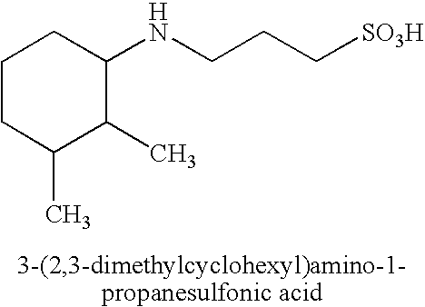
C1(NCCC[SO3H])CCCC(C)C1C
